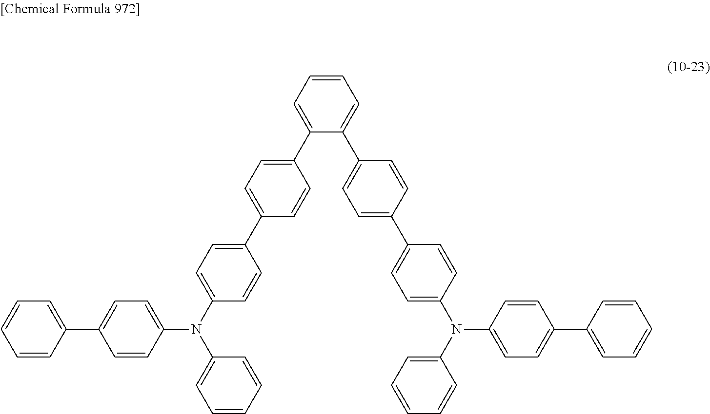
C1=CC=CC(C2=CC=C(N(C3=CC=C(C4=CC=C(C5=CC=CC=C5C5=CC=C(C6=CC=C(N(C7=CC=C(C8=CC=CC=C8)C=C7)C7=CC=CC=C7)C=C6)C=C5)C=C4)C=C3)C3=CC=CC=C3)C=C2)=C1
